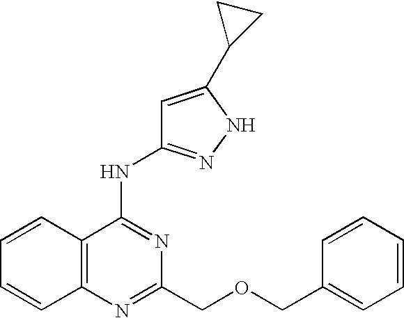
C1=CC2=C(C=C1)N=C(COCC1=CC=CC=C1)N=C2NC1=NNC(C2CC2)=C1
